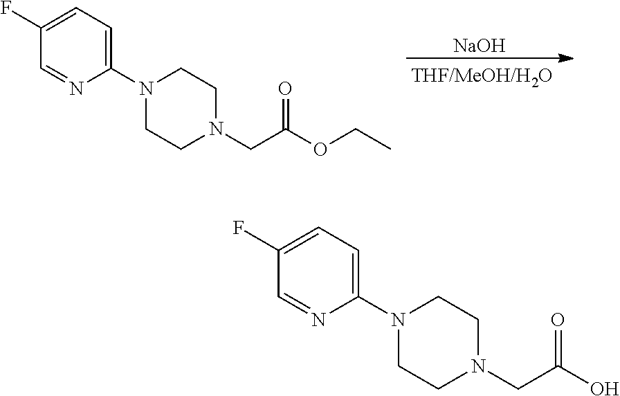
[NaOH].N1(CC(OCC)=O)CCN(C2=CC=C(F)C=N2)CC1.N1(CC(O)=O)CCN(C2=CC=C(F)C=N2)CC1
